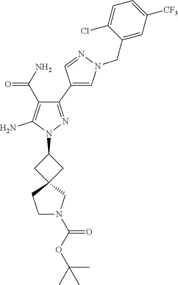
C1(C2=CN(CC3=CC([CF3])=CC=C3Cl)N=C2)=NN(C2CC3(C2)CCN(C(OC(C)(C)C)=O)C3)C(N)=C1C(N)=O
